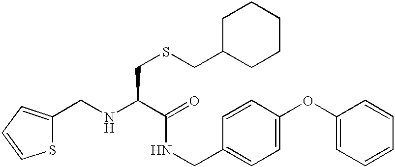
S1C(CNC(C(=O)NCC2=CC=C(OC3=CC=CC=C3)C=C2)CSCC2CCCCC2)=CC=C1
